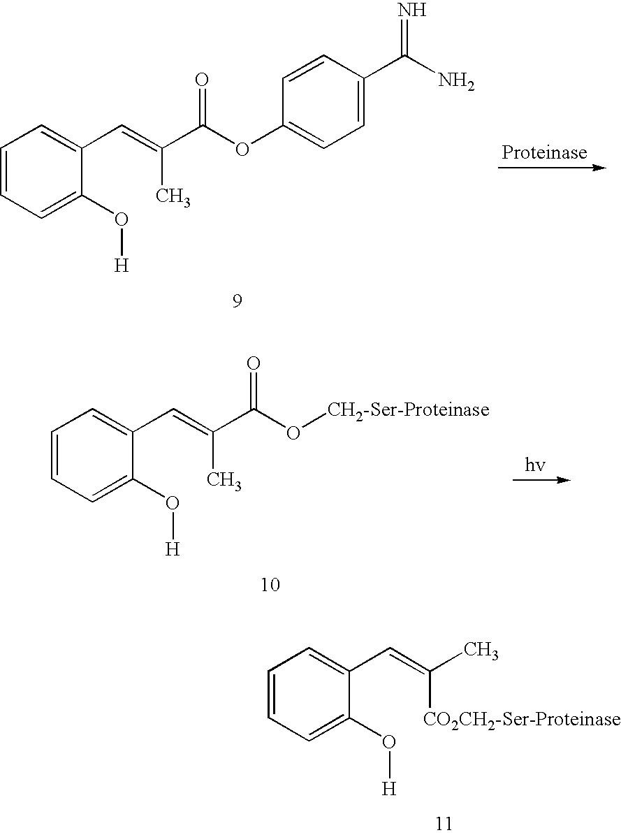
C1=CC=C(O[H])C(C=C(C(OC2=CC=C(C(N)=N)C=C2)=O)C)=C1.C1=CC=C(O[H])C(C=C(C(O[CH2-Ser-Proteinase])=O)C)=C1.C1=CC=C(O[H])C(C=C(C)[CO2CH2-Ser-Proteinase])=C1
